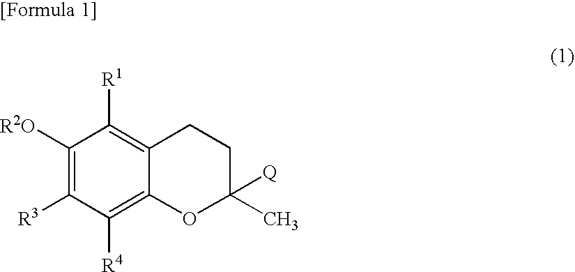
C1([R2O])=C([R3])C([R4])=C2C(=C1[R1])CCC([Q])(C)O2
